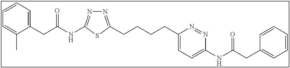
C1=CC=C(CC(NC2=NN=C(CCCCC3=CC=C(NC(=O)CC4=CC=CC=C4)N=N3)S2)=O)C(C)=C1
